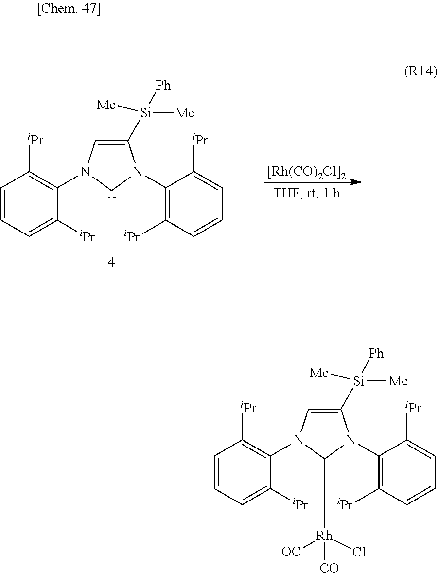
[[Rh(CO)2Cl]2].C1([Si]([Me])([Ph])[Me])=CN(C2=C([iPr])C=CC=C2[iPr])CN1C1=C([iPr])C=CC=C1[iPr].C1([Si]([Me])([Ph])[Me])=CN(C2=C([iPr])C=CC=C2[iPr])C([Rh]([OC])(Cl)[CO])N1C1=C([iPr])C=CC=C1[iPr]
